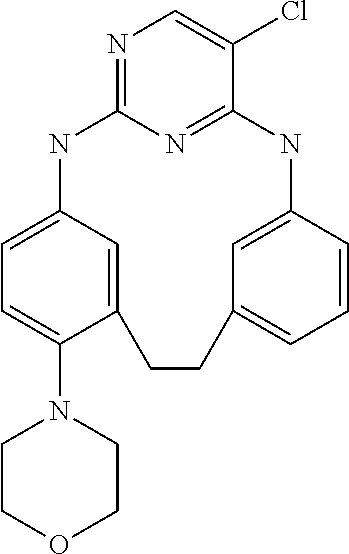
C1COCCN1C1=CC=C2C=C1CCC1=CC=CC(=C1)NC1=NC(=NC=C1Cl)N2
